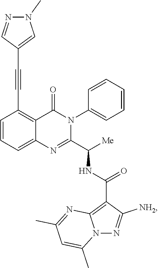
C1=CC=C2C(=C1C#CC1=CN(C)N=C1)C(=O)N(C1=CC=CC=C1)C(C([Me])NC(C1=C3N(N=C1[NH2])C(C)=CC(C)=N3)=O)=N2
